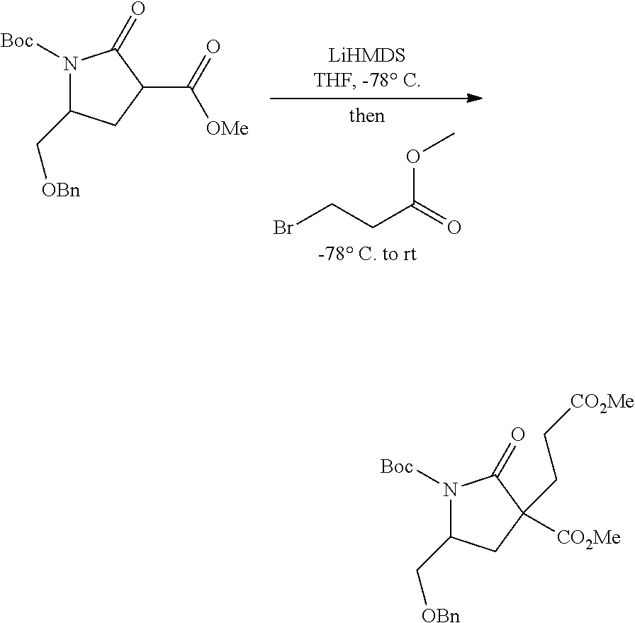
BrCCC(=O)OC.N1([Boc])C(C[OBn])CC(C(=O)[OMe])C1=O.N1([Boc])C(C[OBn])CC([CO2Me])(CC[CO2Me])C1=O
